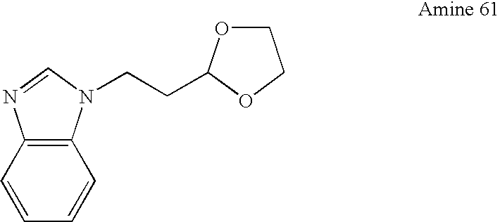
C12=C(C=CC=C1)N=CN2CCC1OCCO1
